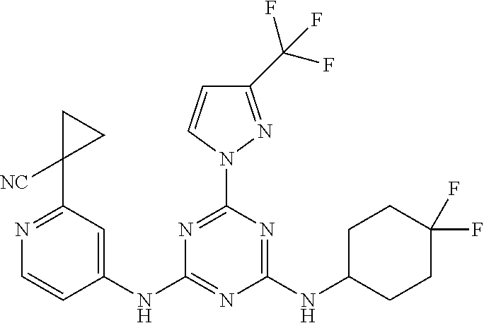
N1=C(C2([NC])CC2)C=C(NC2=NC(NC3CCC(F)(F)CC3)=NC(N3N=C(C(F)(F)F)C=C3)=N2)C=C1
